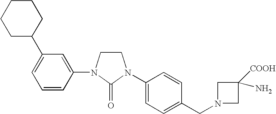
C1CN(C2=CC(C3CCCCC3)=CC=C2)C(=O)N1C1=CC=C(CN2CC([COOH])(N)C2)C=C1
